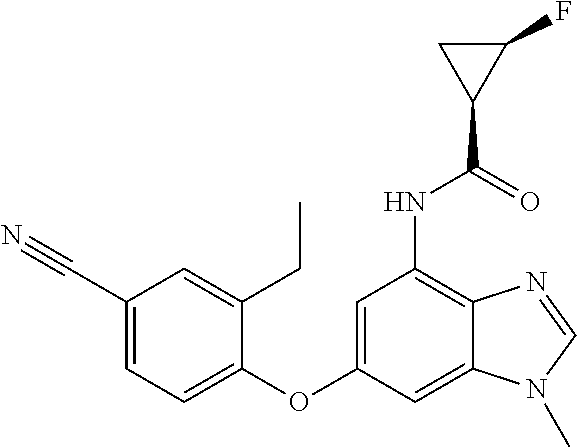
C1(CC)=CC(C#N)=CC=C1OC1=CC(NC(=O)C2C(F)C2)=C2C(=C1)N(C)C=N2
